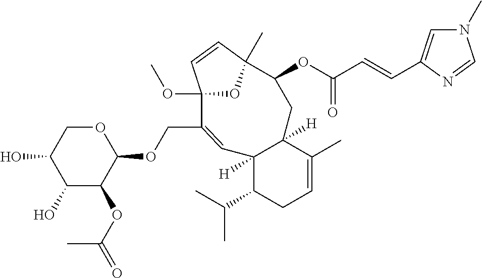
O1CC(O)C(O)C(OC(=O)C)C1OCC1=CC2([H])C([H])(CC(OC(C=CC3=CN(C)C=N3)=O)C3(C)OC1(OC)C=C3)C(C)=CCC2C(C)C
